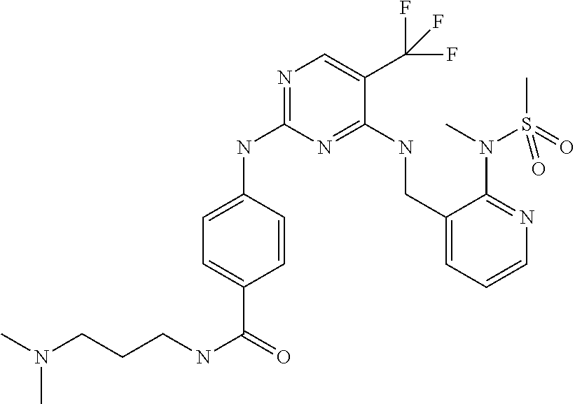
N1=C(NC2=CC=C(C(=O)NCCCN(C)C)C=C2)N=C(NCC2=CC=CN=C2N(C)S(C)(=O)=O)C(C(F)(F)F)=C1
